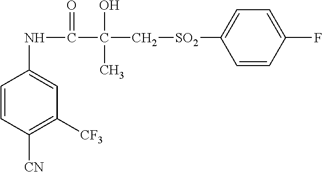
C1=CC([CN])=C([CF3])C=C1NC(C(C[SO2]C1=CC=C(F)C=C1)(C)O)=O
